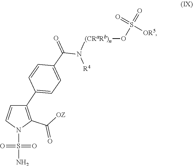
N1(S(=O)(=O)N)C(C([OZ])=O)=C(C2=CC=C(C(=O)N([(CRaRb)n]OS(=O)([OR5])=O)[R4])C=C2)C=C1
